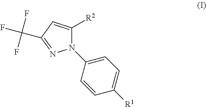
N1(C2=CC=C([R1])C=C2)C([R2])=CC(C(F)(F)F)=N1
